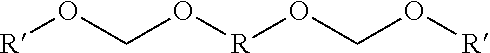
[R]OCO[R]OCO[R]
